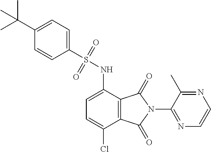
C1=C(NS(=O)(=O)C2=CC=C(C(C)(C)C)C=C2)C2=C(C(Cl)=C1)C(=O)N(C1=NC=CN=C1C)C2=O
